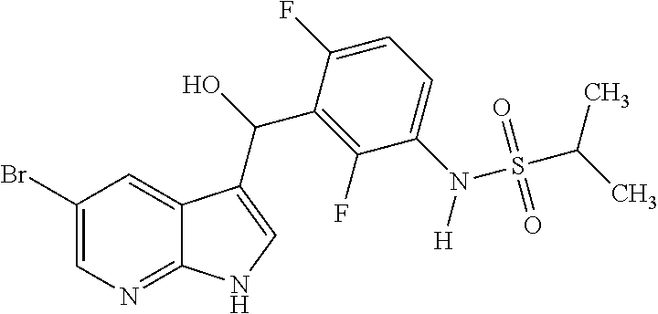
C1(Br)=CN=C2C(=C1)C(C(O)C1=C(F)C(N([H])S(C(C)C)(=O)=O)=CC=C1F)=CN2
